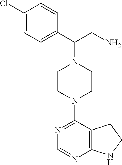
C1(Cl)=CC=C(C(CN)N2CCN(C3=NC=NC4=C3CCN4)CC2)C=C1
